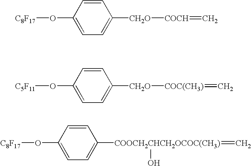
O(C1=CC=C([COOCH2CHCH2OCOC(CH3)](=C)O)C=C1)[C8F17].O(C1=CC=C([CH2O][COCH]=C)C=C1)[C8F17].O(C1=CC=C([CH2O][COC(CH3)]=C)C=C1)[C5F11]
